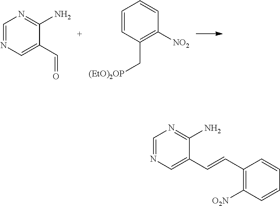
C1=NC=C(C=O)C(N)=N1.C1=CC(C[(EtO)2OP])=C([NO2])C=C1.C1=NC=C(C=CC2=C([O2N])C=CC=C2)C(N)=N1
